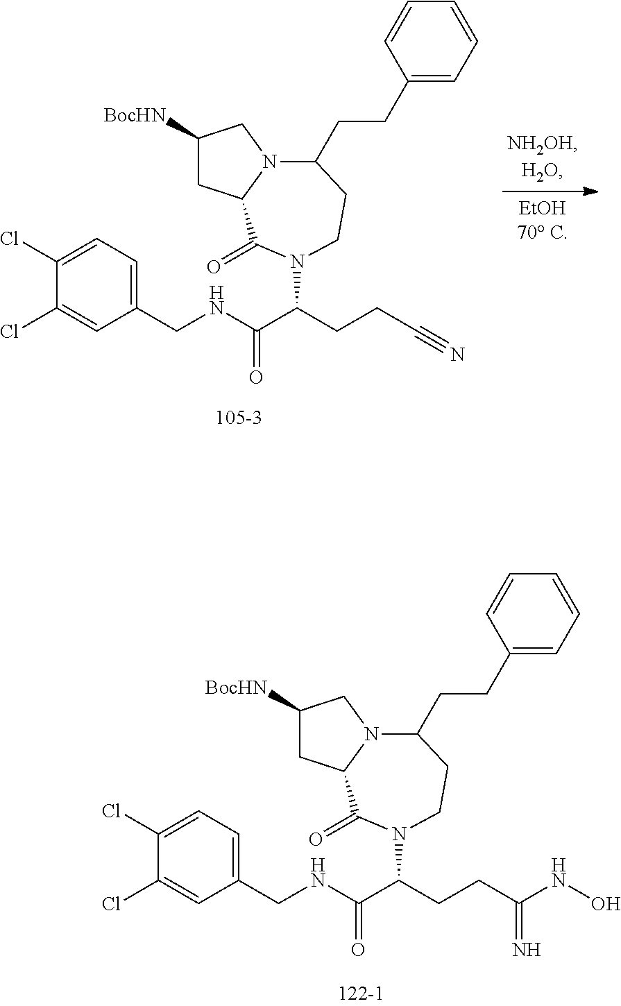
C1(Cl)=CC=C(CNC(C(CCC#N)N2C(=O)C3CC([BocHN])CN3C(CCC3=CC=CC=C3)CC2)=O)C=C1Cl.C1(Cl)=CC=C(CNC(C(CCC(NO)=N)N2C(=O)C3CC([BocHN])CN3C(CCC3=CC=CC=C3)CC2)=O)C=C1Cl
